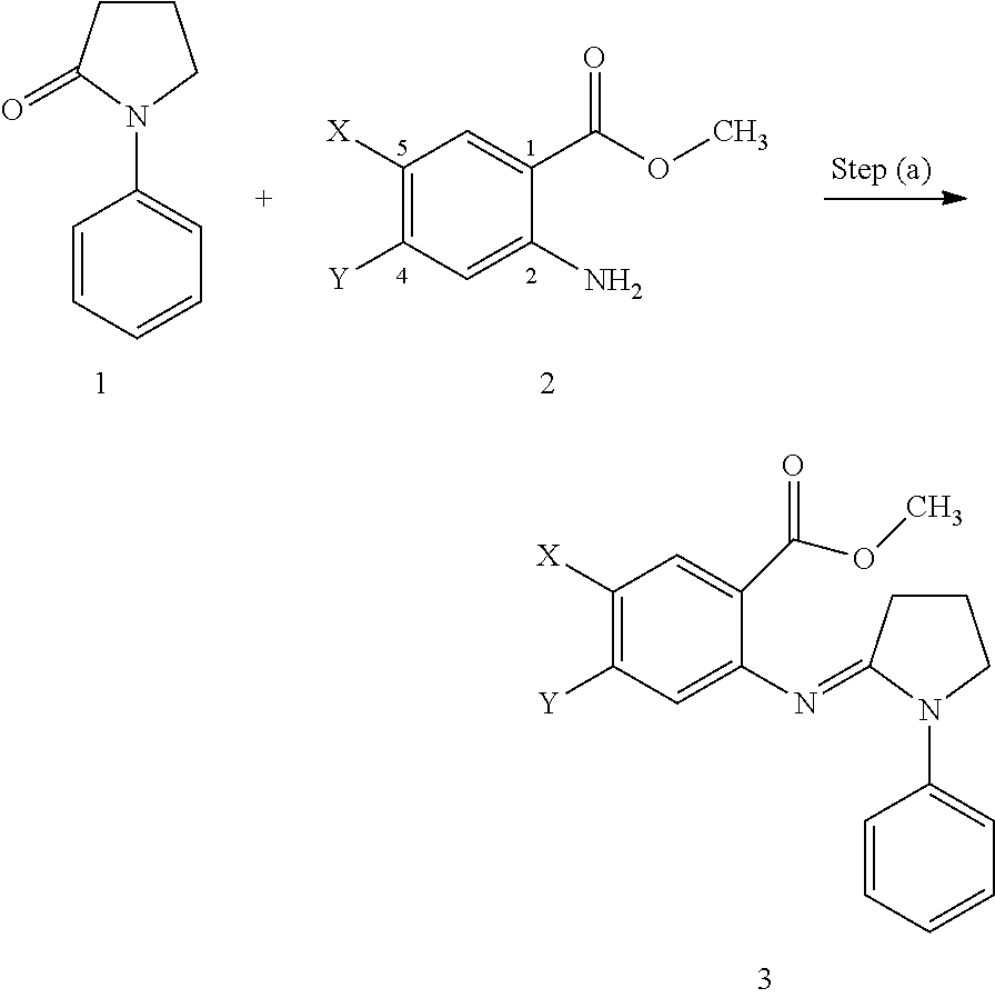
C1([X])=C([Y])C=C(N)C(C(OC)=O)=C1.C1=CC=CC=C1N1CCCC1=O.C1([X])=C([Y])C=C(N=C2CCCN2C2=CC=CC=C2)C(C(OC)=O)=C1
